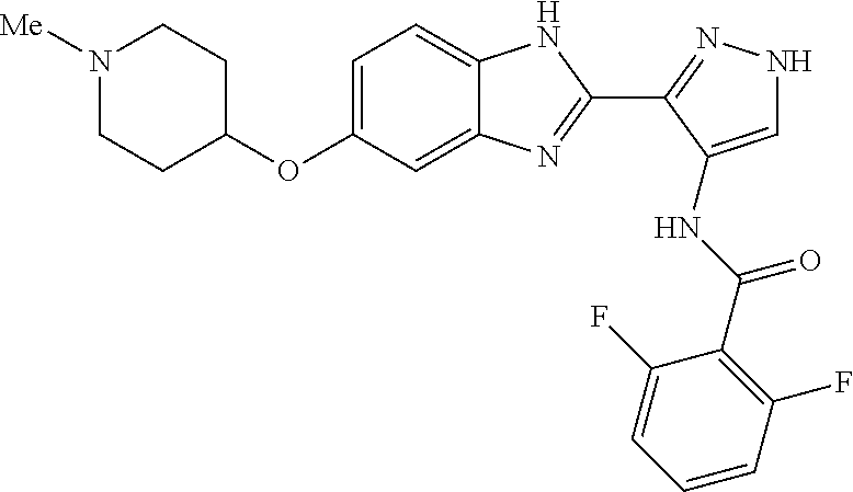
N1([Me])CCC(OC2=CC=C3C(=C2)N=C(C2=NNC=C2NC(C2=C(F)C=CC=C2F)=O)N3)CC1
